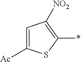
C1=C([Ac])SC(*)=C1[NO2]
